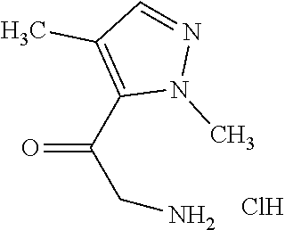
O=C(C1=C(C)C=NN1C)CN.Cl
